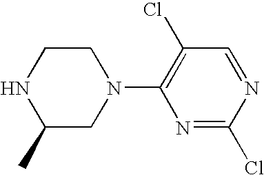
N1C(C)CN(C2=C(Cl)C=NC(Cl)=N2)CC1
